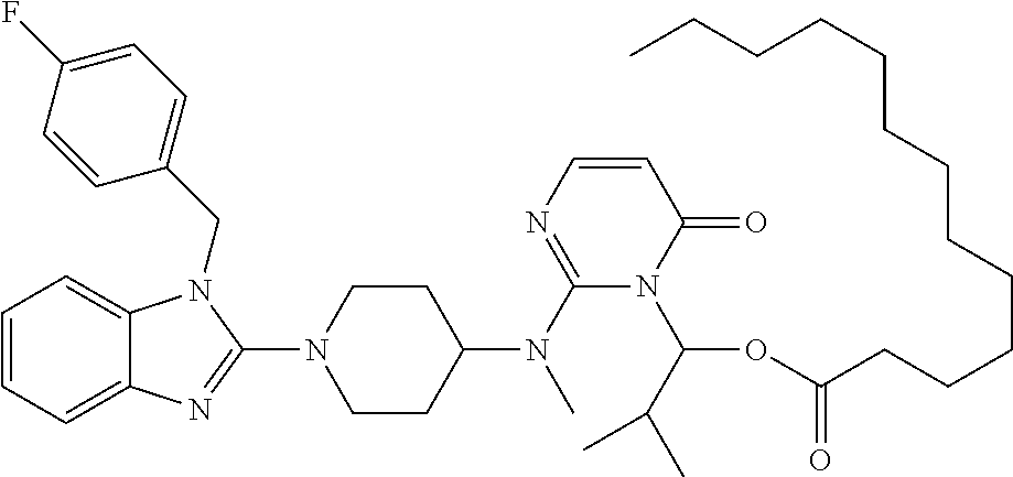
C1=CC=C2C(=C1)N(CC1=CC=C(F)C=C1)C(N1CCC(N(C3=NC=CC(=O)N3C(OC(CCCCCCCCCCCC)=O)C(C)C)C)CC1)=N2
